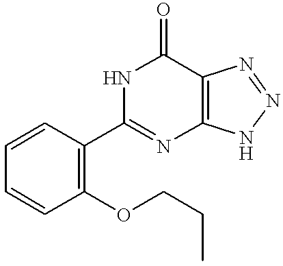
N1C(C2=C(OCCC)C=CC=C2)=NC2=C(C1=O)N=NN2
